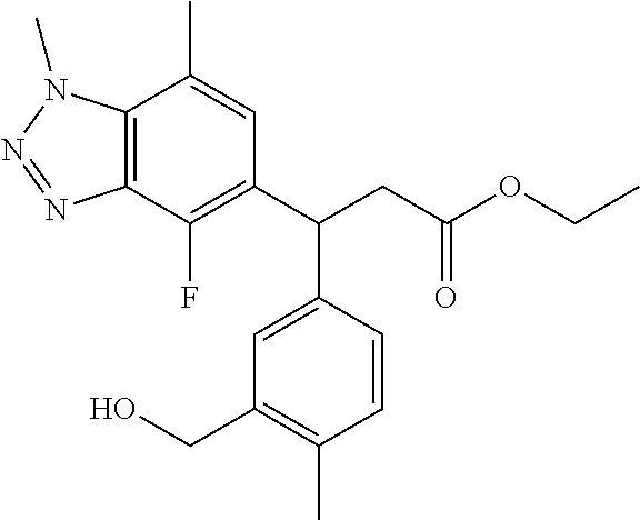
C1=C(C(C2=C(F)C3=C(C(C)=C2)N(C)N=N3)CC(OCC)=O)C=CC(C)=C1CO
